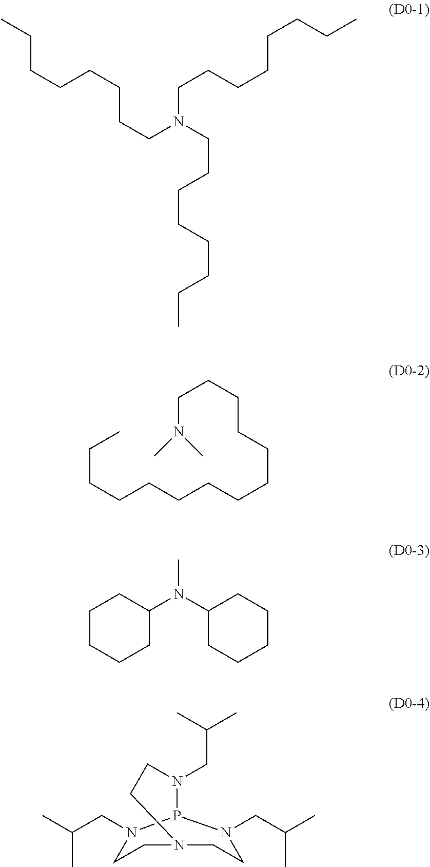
C(CCCCCCN(CCCCCCCC)CCCCCCCC)C.CCCCCCCCCCCCCCN(C)C.C1CCCC(N(C2CCCCC2)C)C1.C(CN1CCN2CCN(CC(C)C)P1N(CC(C)C)CC2)(C)C
